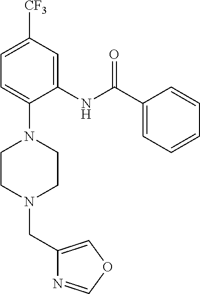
C1=C([CF3])C=C(NC(C2=CC=CC=C2)=O)C(N2CCN(CC3=COC=N3)CC2)=C1
